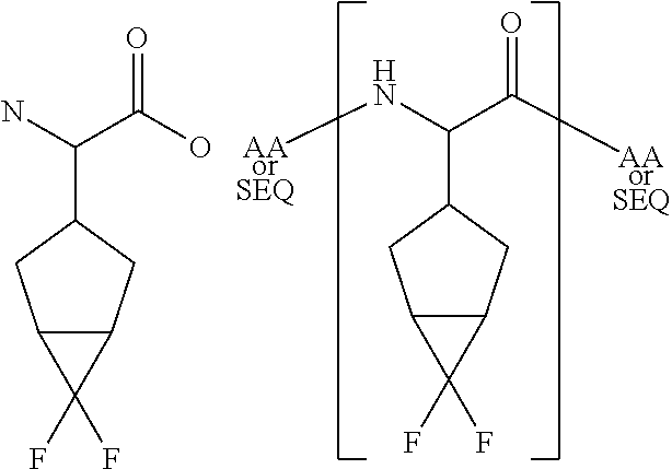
C12C(CC(C(N)C(O)=O)C1)C2(F)F.C12C(CC(C(N[AAorSEQ])C([AAorSEQ])=O)C1)C2(F)F
